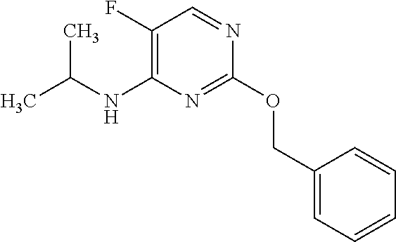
O(C1=NC(NC(C)C)=C(F)C=N1)CC1=CC=CC=C1
